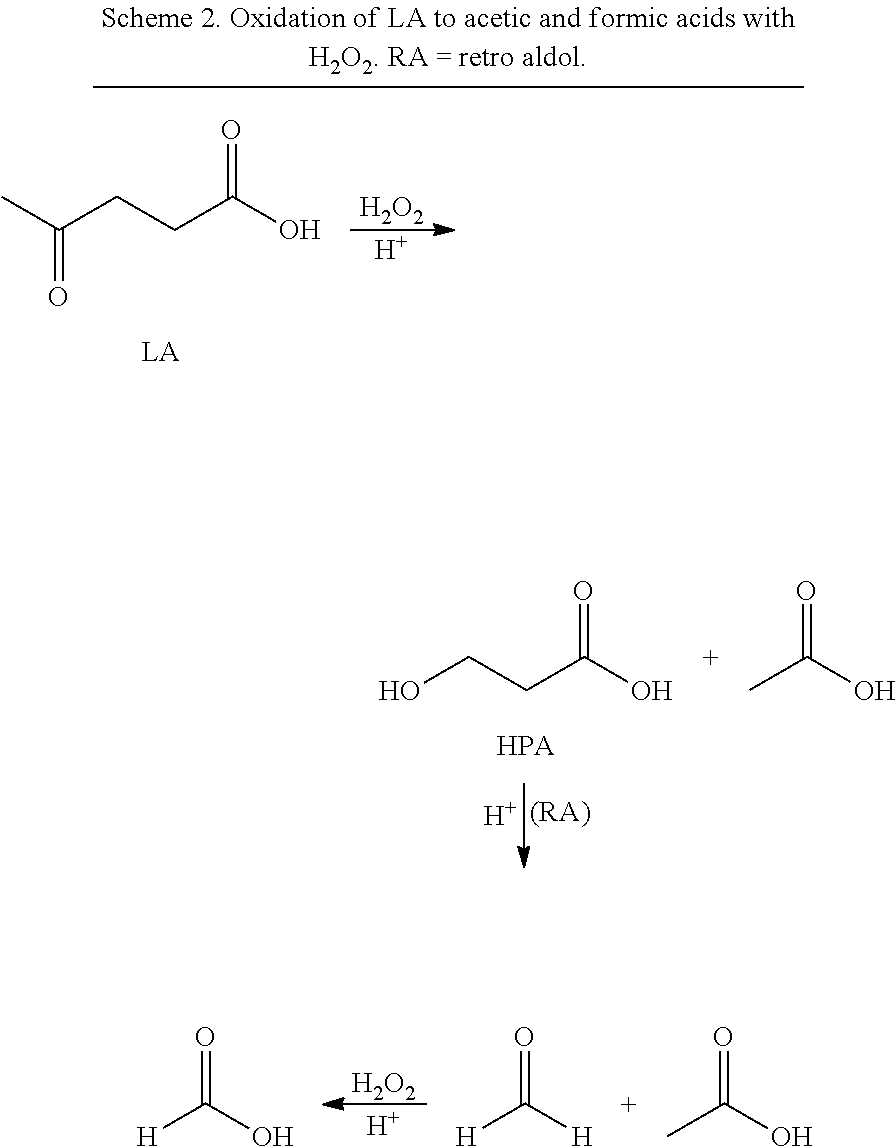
[(RA)].[H].OCCC(O)=O.CC(O)=O.[H2O2].[H].[H]C(O)=O.[H]C([H])=O.CC(O)=O.C(=O)(C)CCC(O)=O.[H2O2].[H]
